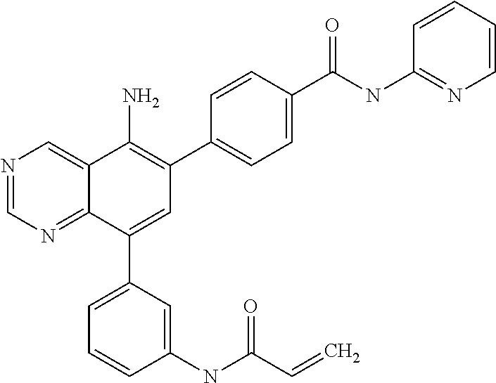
C1(C(NC2=NC=CC=C2)=O)=CC=C(C2=C(N)C3=CN=CN=C3C(C3=CC=CC(NC(C=C)=O)=C3)=C2)C=C1
